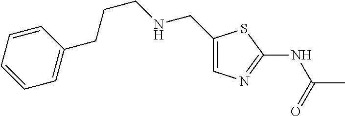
C1(CNCCCC2=CC=CC=C2)=CN=C(NC(C)=O)S1
